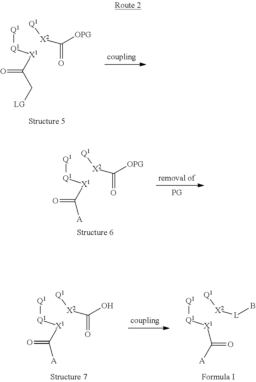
[Q1][Q1][X1]C(C[LG])=O.[X2]([Q1])C([OPG])=O.[X2]([Q1])C([OPG])=O.[Q1][Q1][X1]C([A])=O.[X2]([Q1])C(O)=O.[Q1][Q1][X1]C([A])=O.[X2]([Q1])[L]B.[Q1][Q1][X1]C([A])=O
